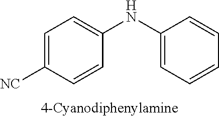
C1=C([NC])C=CC(NC2=CC=CC=C2)=C1
